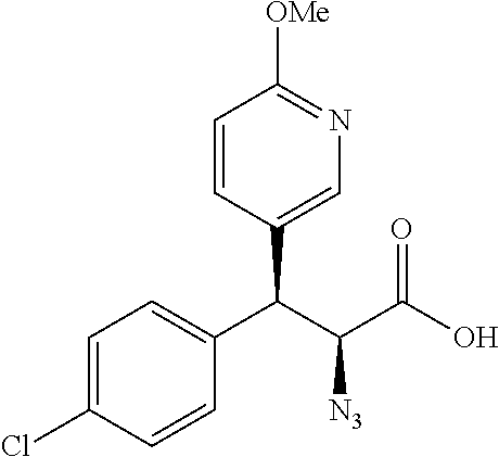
C1(C(C(C(O)=O)[N3])C2=CN=C([OMe])C=C2)=CC=C(Cl)C=C1
